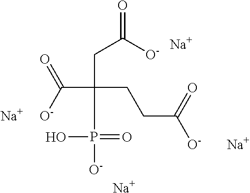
C(CCC([O-])=O)(CC(=O)[O-])(P(O)(=O)[O-])C([O-])=O.[Na].[Na].[Na].[Na]
